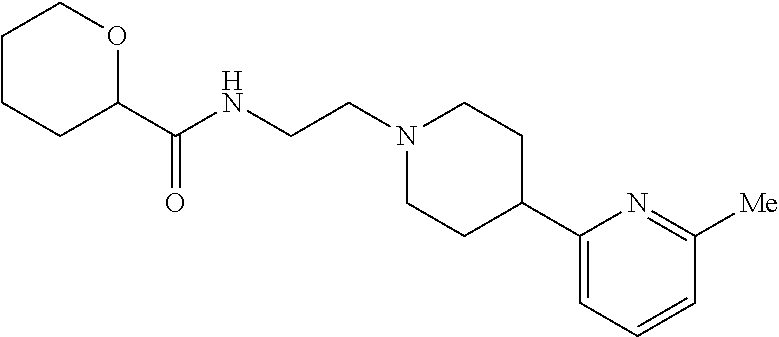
C(NCCN1CCC(C2=CC=CC([Me])=N2)CC1)(=O)C1CCCCO1
